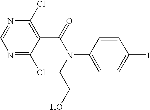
N1=C(Cl)C(C(=O)N(C2=CC=C(I)C=C2)CCO)=C(Cl)N=C1
